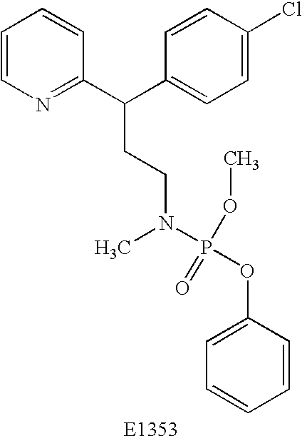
C1=CN=C(C(C2=CC=C(Cl)C=C2)CCN(P(OC2=CC=CC=C2)(=O)OC)C)C=C1
